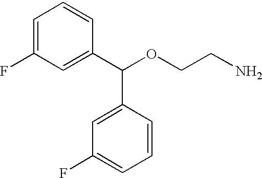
C1=C(F)C=C(C(OCCN)C2=CC(F)=CC=C2)C=C1
